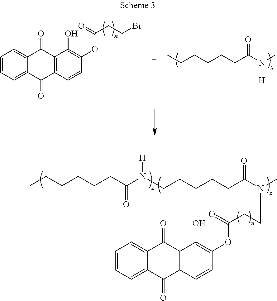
C(CCCCC(=O)N(C)CCC(=O)OC1=C(O)C2=C(C(=O)C3=CC=CC=C3C2=O)C=C1)N(C(CCCCCC)=O)[H].CCCCCCC(N(C)[H])=O.C1=CC=C2C(=C1)C(=O)C1=C(C2=O)C=CC(OC(=O)CCBr)=C1O
